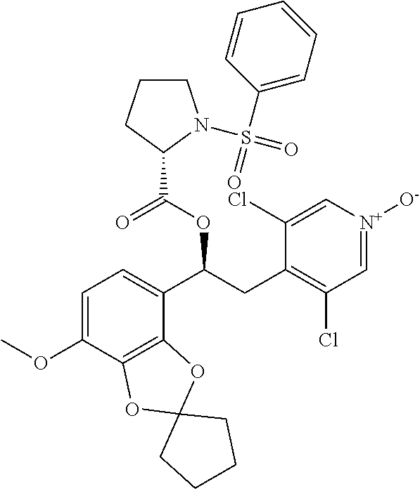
C1=C(OC)C2=C(C(C(CC3=C(Cl)C=[N+]([O-])C=C3Cl)OC(C3N(S(=O)(C4=CC=CC=C4)=O)CCC3)=O)=C1)OC1(O2)CCCC1
